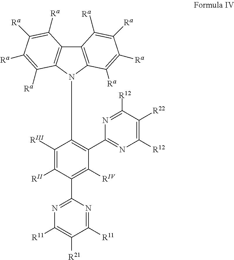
C12=C(N(C3=C(C4=NC([R12])=C([R22])C([R12])=N4)C([RIV])=C(C4=NC([R11])=C([R21])C([R11])=N4)C([RII])=C3[RIII])C3=C1C([Ra])=C([Ra])C([Ra])=C3[Ra])C([Ra])=C([Ra])C([Ra])=C2[Ra]
